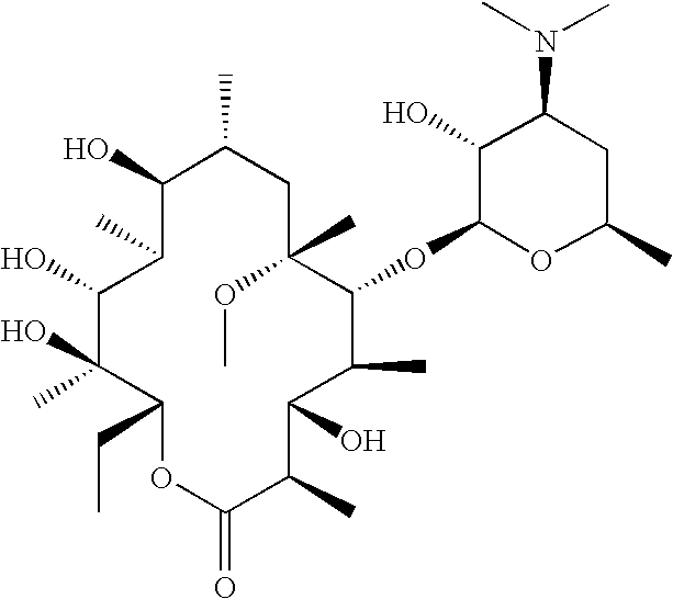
C1(O)C(C)C(O)C(O)(C)C(CC)OC(=O)C(C)C(O)C(C)C(OC2OC(C)CC(N(C)C)C2O)C(C)(OC)CC1C
